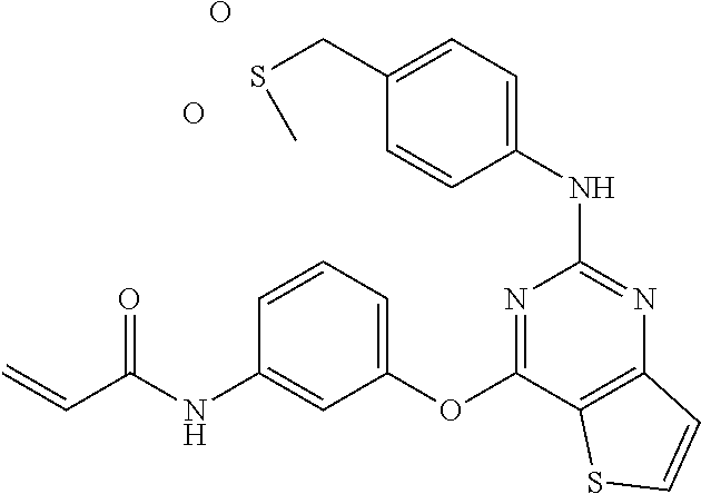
C(C1=CC=C(NC2=NC3=C(C(OC4=CC=CC(NC(C=C)=O)=C4)=N2)SC=C3)C=C1)SC.O.O
